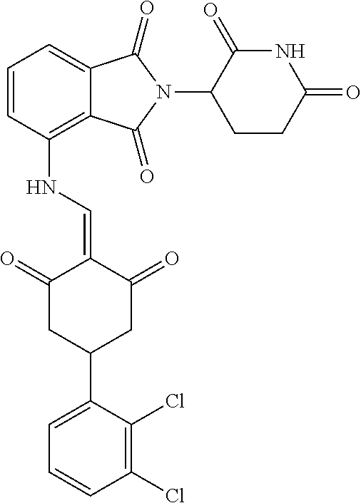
C1(NC=C2C(=O)CC(C3=CC=CC(Cl)=C3Cl)CC2=O)=C2C(=CC=C1)C(=O)N(C1C(=O)NC(=O)CC1)C2=O
